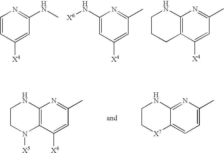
C1=CC([X4])=CC(NC)=N1.C1=C(N[X6])N=C(C)C=C1[X4].C12=C(N=C(C)C=C1[X4])NCCC2.C12=C(N=C(C)C=C1[X4])NCCN2[X5].C12=CC=C(C)N=C1NCC[X7]2
